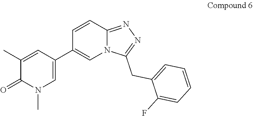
C1(C2=CN(C)C(=O)C(C)=C2)=CN2C(=NN=C2CC2=CC=CC=C2F)C=C1
